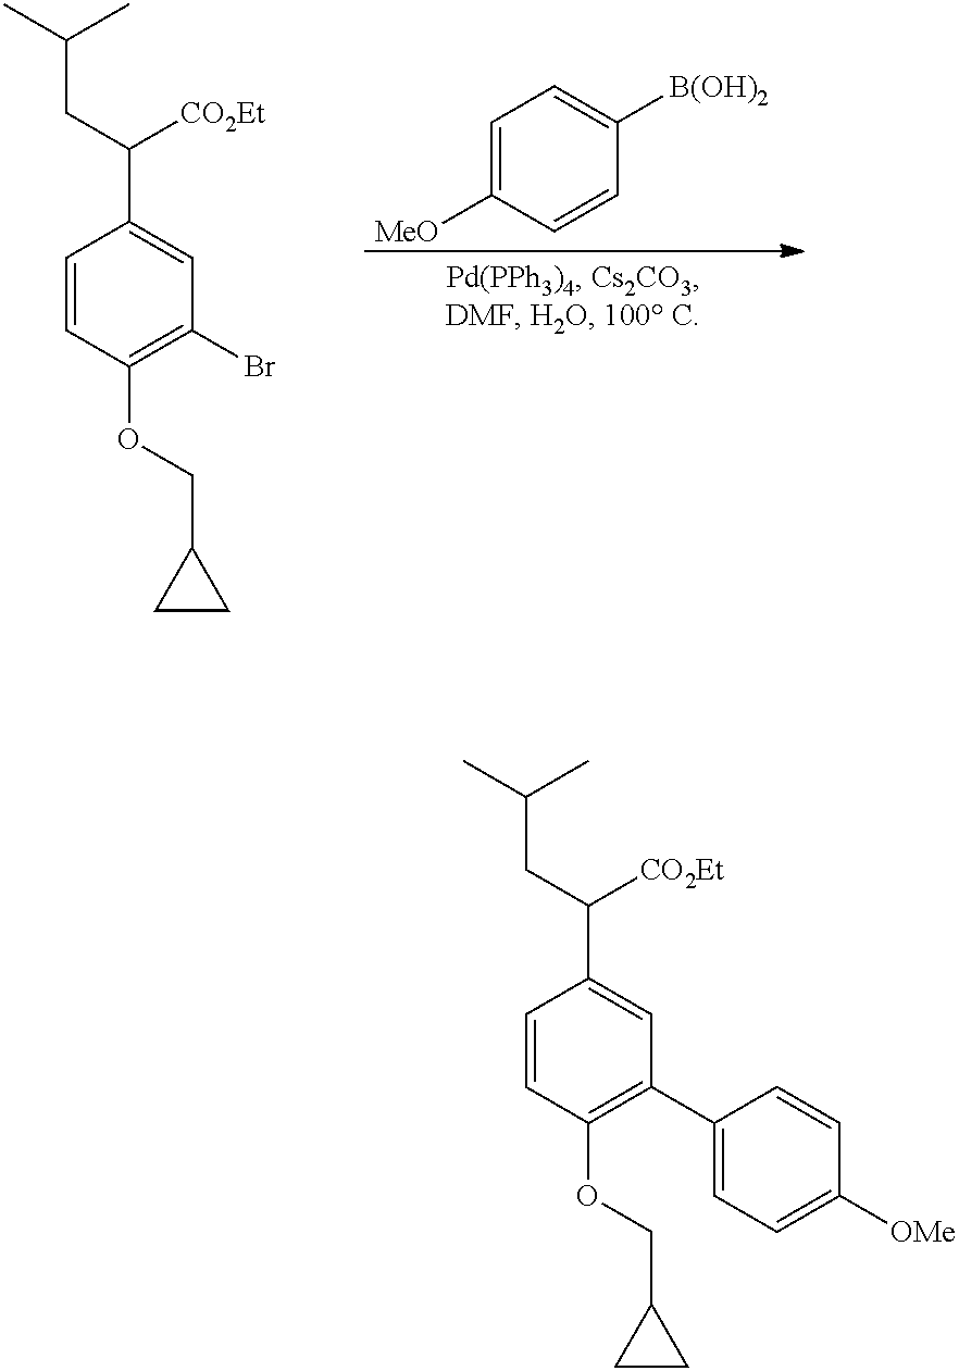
C1=CC(OCC2CC2)=C(Br)C=C1C(CC(C)C)[CO2Et].C1=C([MeO])C=CC([B(OH)2])=C1.C1=CC(OCC2CC2)=C(C2=CC=C([OMe])C=C2)C=C1C(CC(C)C)[CO2Et]
